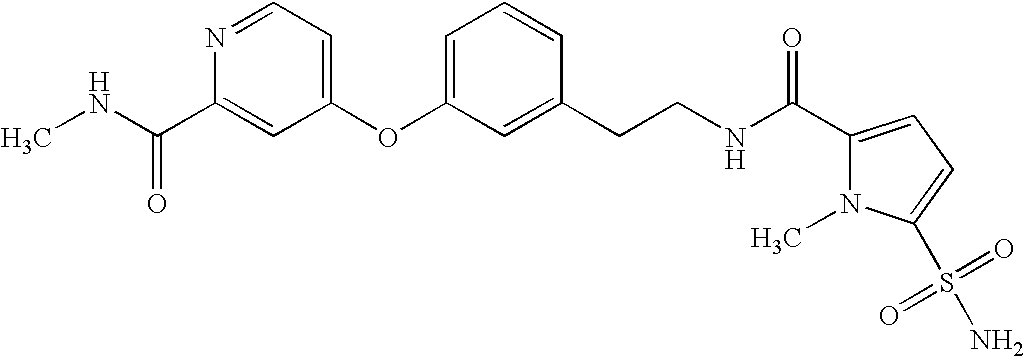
N(C(C1=CC(OC2=CC=CC(CCNC(C3=CC=C(S(N)(=O)=O)N3C)=O)=C2)=CC=N1)=O)C
